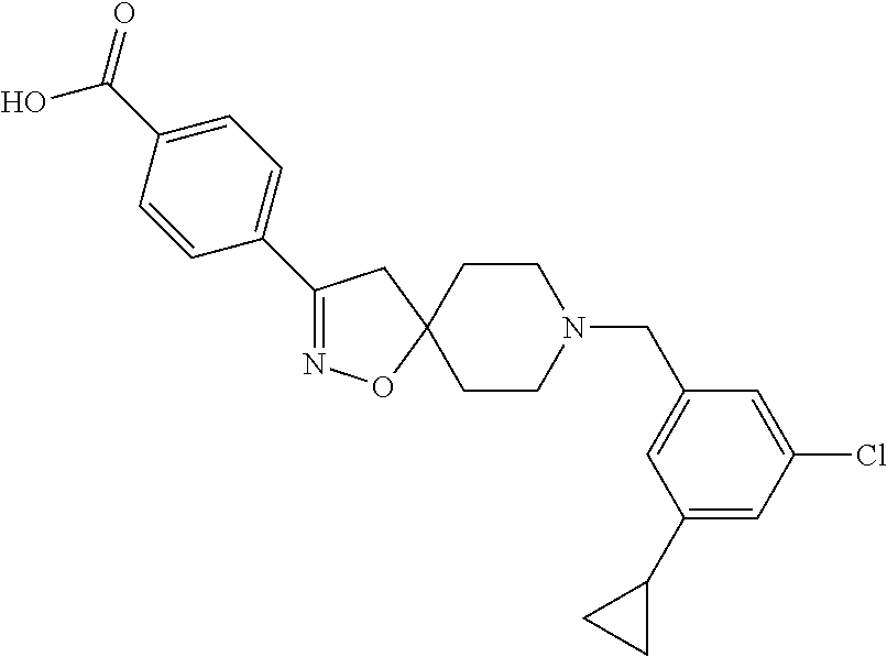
N1=C(C2=CC=C(C(O)=O)C=C2)CC2(O1)CCN(CC1=CC(C3CC3)=CC(Cl)=C1)CC2
